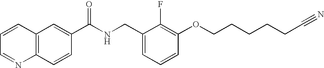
C12=C(C=C(C(NCC3=CC=CC(OCCCCCC#N)=C3F)=O)C=C1)C=CC=N2
